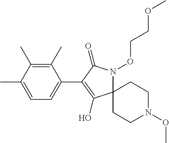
C1(C)=C(C)C(C)=CC=C1C1=C(O)C2(N(OCCOC)C1=O)CCN(OC)CC2
